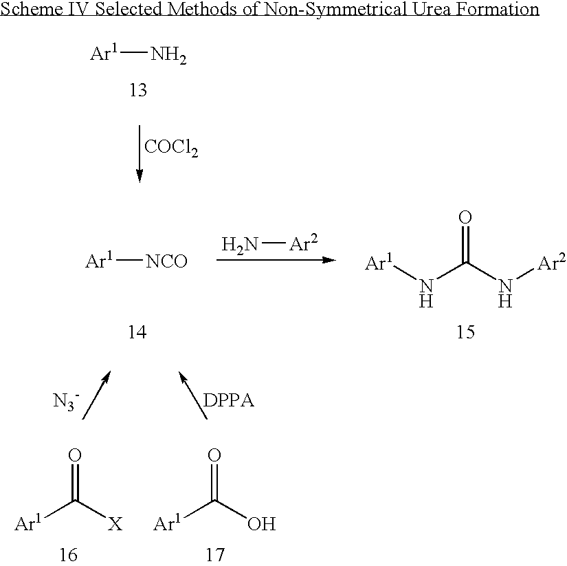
[Ar2]N.[NCO][Ar1].[Ar1]NC(N[Ar2])=O.O=C([X])[Ar1].O=C(O)[Ar1].[COCl2].N[Ar1]
